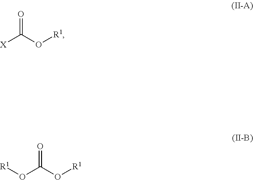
[X]C(O[R1])=O.[R1]OC(O[R1])=O
